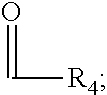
O=C[R4]
